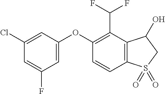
C1(Cl)=CC(OC2=C(C(F)F)C3=C(C=C2)S(=O)(=O)CC3O)=CC(F)=C1
